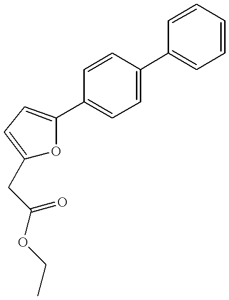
C1(CC(=O)OCC)=CC=C(C2=CC=C(C3=CC=CC=C3)C=C2)O1
